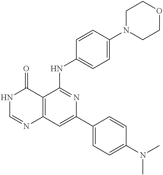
C12=C(C=C(C3=CC=C(N(C)C)C=C3)N=C1NC1=CC=C(N3CCOCC3)C=C1)N=CNC2=O
